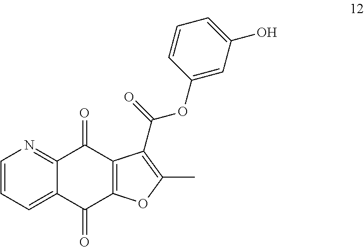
C1=CC=C2C(=N1)C(=O)C1=C(C2=O)OC(C)=C1C(=O)OC1=CC(O)=CC=C1
